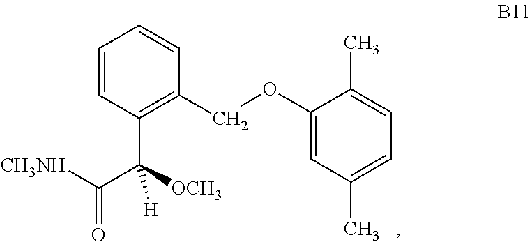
C1=CC(C([OCH3])(C([CH3NH])=O)[H])=C(COC2=CC(C)=CC=C2C)C=C1
